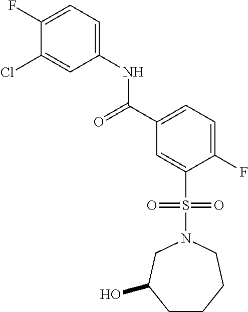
C1(F)=CC=C(NC(C2=CC=C(F)C(S(=O)(=O)N3CC(O)CCCC3)=C2)=O)C=C1Cl
